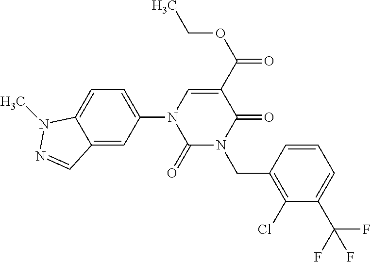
C1=C(N2C(=O)N(CC3=C(Cl)C(C(F)(F)F)=CC=C3)C(=O)C(C(=O)OCC)=C2)C=C2C(=C1)N(C)N=C2
